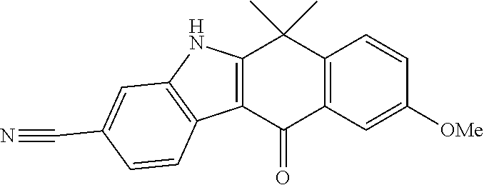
C12=C(C=C([OMe])C=C1)C(=O)C1=C(C2(C)C)NC2=C1C=CC(C#N)=C2
